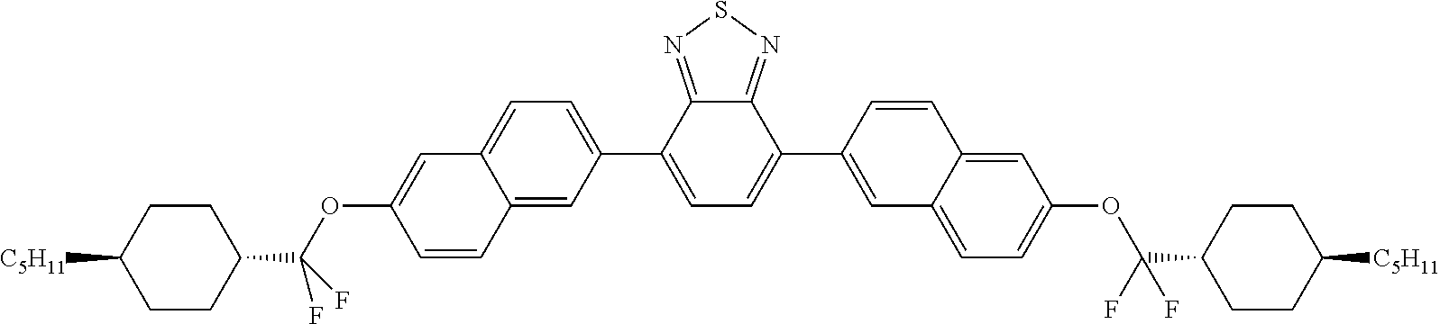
C12=NSN=C1C(C1=CC3=CC=C(OC(C4CCC([C5H11])CC4)(F)F)C=C3C=C1)=CC=C2C1=CC=C2C(=C1)C=CC(OC(C1CCC([C5H11])CC1)(F)F)=C2
